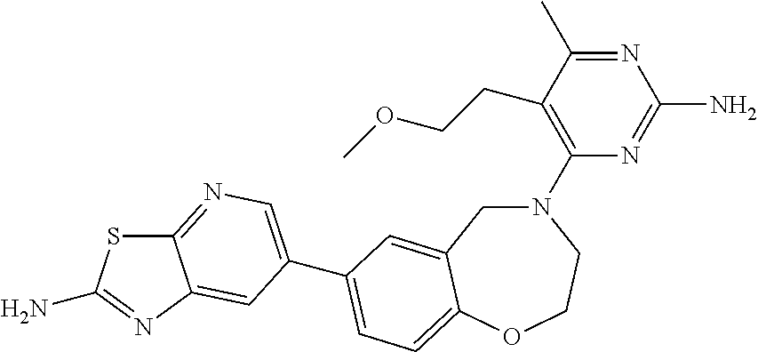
C1(N2CC3=CC(C4=CN=C5SC(N)=NC5=C4)=CC=C3OCC2)=C(CCOC)C(C)=NC(N)=N1
